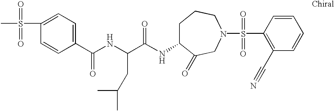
C1(C(NC(C(NC2CCCN(S(C3=C(C#N)C=CC=C3)(=O)=O)CC2=O)=O)CC(C)C)=O)=CC=C(S(C)(=O)=O)C=C1
